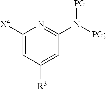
C1=C([X4])N=C(N([PG])[PG])C=C1[R3]
